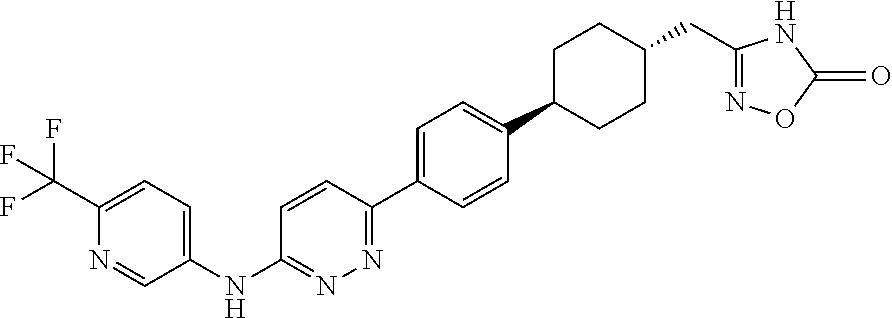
C1(C(F)(F)F)=CC=C(NC2=NN=C(C3=CC=C(C4CCC(CC5=NOC(=O)N5)CC4)C=C3)C=C2)C=N1
